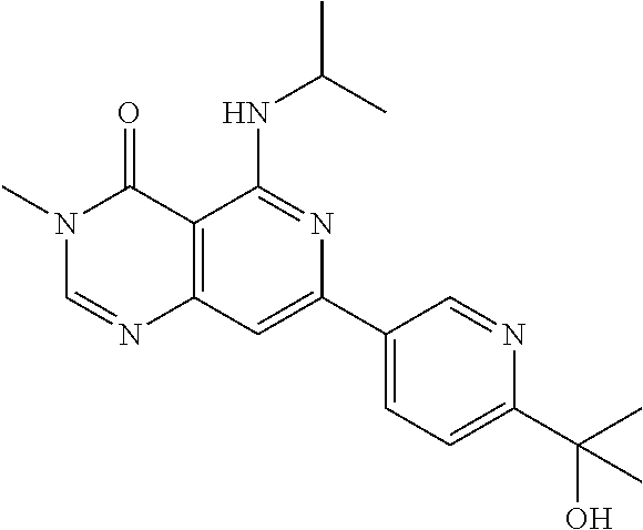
C1(C2=CC3=C(C(NC(C)C)=N2)C(=O)N(C)C=N3)=CC=C(C(C)(O)C)N=C1
